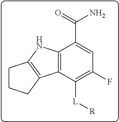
C12=C(C([L][R])=C(F)C=C1C(=O)N)C1=C(N2)CCC1
